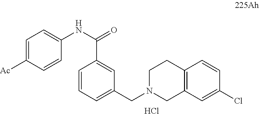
C1=C([Ac])C=CC(NC(C2=CC(CN3CCC4=C(C3)C=C(Cl)C=C4)=CC=C2)=O)=C1.Cl
